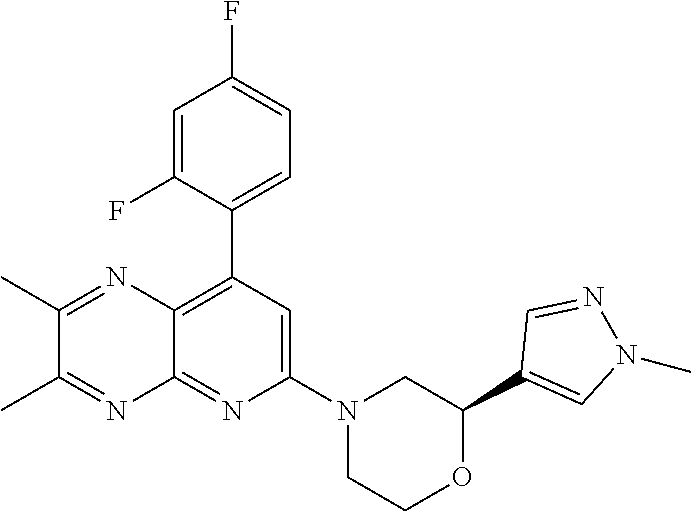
C1(C2=C3C(=NC(N4CCOC(C5=CN(C)N=C5)C4)=C2)N=C(C)C(C)=N3)=CC=C(F)C=C1F
